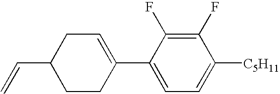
C1(F)=C(F)C(C2=CCC(C=C)CC2)=CC=C1[C5H11]
